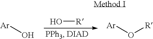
O[R].[Ar]O.[Ar]O[R]
